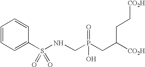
P(=O)(O)(CC([CO2H])CC[CO2H])CNS(C1=CC=CC=C1)(=O)=O
